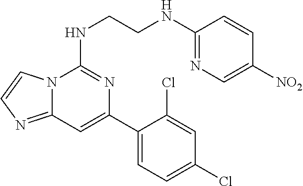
C1=C(C2=CC3=NC=CN3C(NCCNC3=NC=C([NO2])C=C3)=N2)C(Cl)=CC(Cl)=C1
